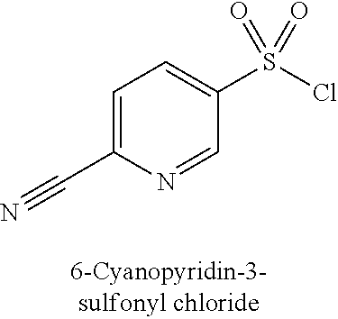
C1=C(C#N)N=CC(S(Cl)(=O)=O)=C1
